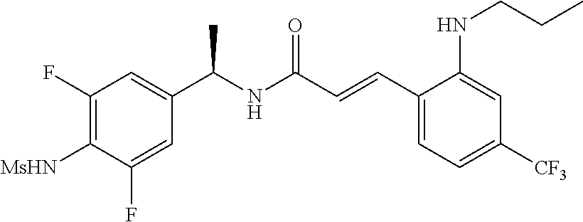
C1([MsHN])=C(F)C=C(C(NC(C=CC2=CC=C([CF3])C=C2NCCC)=O)C)C=C1F
